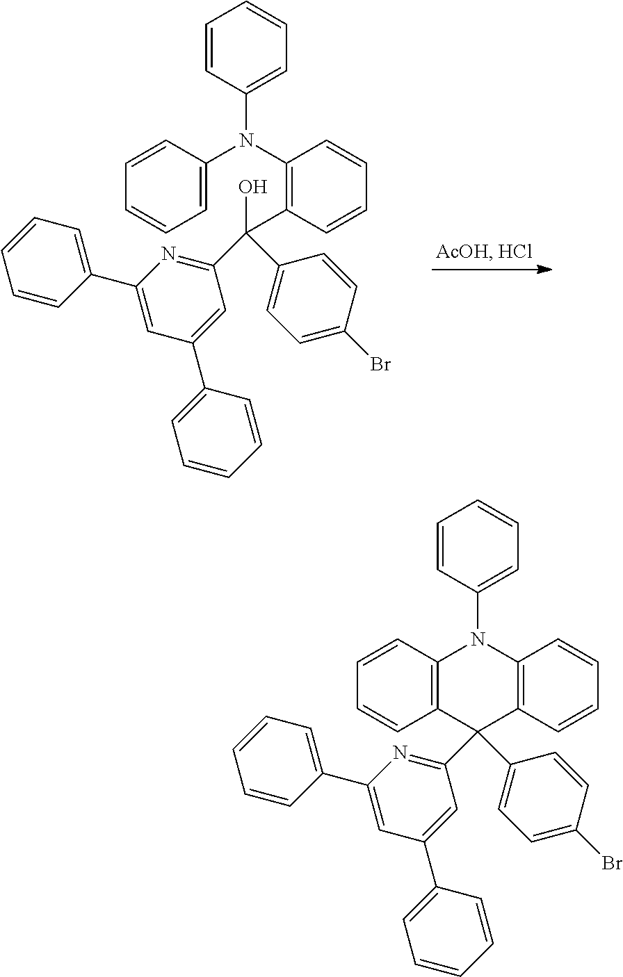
C1=CC(N(C2=C(C(C3=NC(C4=CC=CC=C4)=CC(C4=CC=CC=C4)=C3)(O)C3=CC=C(Br)C=C3)C=CC=C2)C2=CC=CC=C2)=CC=C1.C1=CC(N2C3=C(C=CC=C3)C(C3=NC(C4=CC=CC=C4)=CC(C4=CC=CC=C4)=C3)(C3=CC=C(Br)C=C3)C3=C2C=CC=C3)=CC=C1
